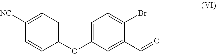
C1(OC2=CC=C(Br)C(C=O)=C2)=CC=C([NC])C=C1
